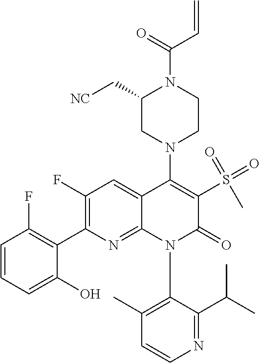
C1=CC=C(O)C(C2=C(F)C=C3C(=N2)N(C2=C(C)C=CN=C2C(C)C)C(=O)C(S(C)(=O)=O)=C3N2CCN(C(=O)C=C)C(C[NC])C2)=C1F
